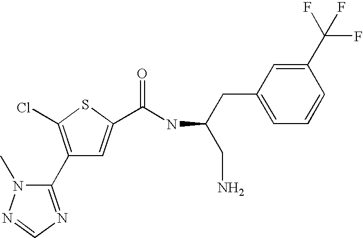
C1(C2=NC=NN2C)=C(Cl)SC(C(NC(CN)CC2=CC=CC(C(F)(F)F)=C2)=O)=C1
